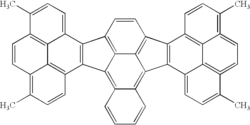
C1=CC2=C3C(=C4C(=C5C3=C1C1=C5C3=CC=C(C)C5=C3C3=C1C=CC(C)=C3=CC=5)C=CC=C4)C1=C2C2=CC=C(C)C3=C2C2=C1C=CC(C)=C2C=C3
